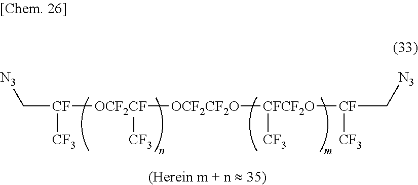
C([CF]([CF3])[OCF2CF]([CF3])[OCF2CF2O][CFCF2O]([CF3])[CF]([CF3])C[N3])[N3]
